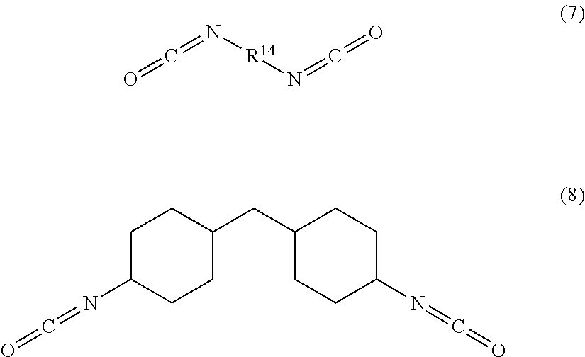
O=C=N[R14]N=C=O.C1CC(CC2CCC(N=C=O)CC2)CCC1N=C=O
